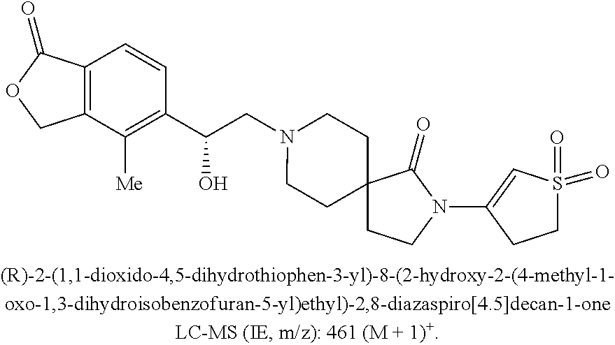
C12=C(C=CC(C(O)CN3CCC4(CC3)CCN(C3=CS(=O)(=O)CC3)C4=O)=C1[Me])C(=O)OC2
